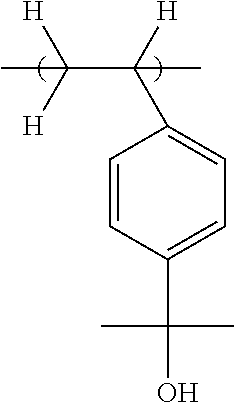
C(C([H])([H])C)(C1=CC=C(C(O)(C)C)C=C1)([H])C
